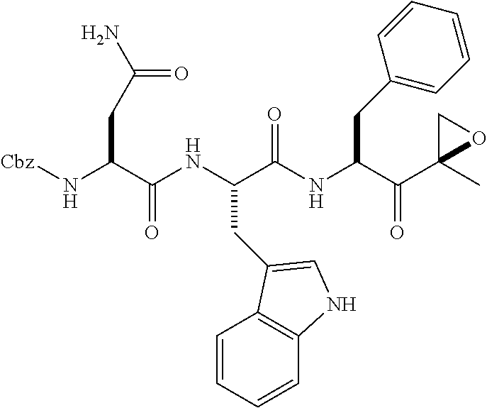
N(C(C(NC(C(NC(C(C1(C)OC1)=O)CC1=CC=CC=C1)=O)CC1=CNC2=C1C=CC=C2)=O)CC(N)=O)[Cbz]
